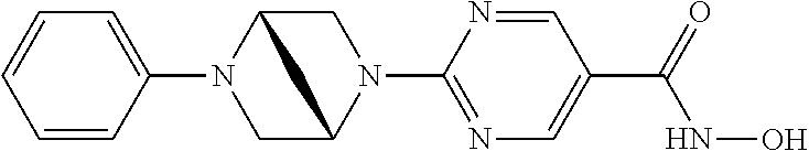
C1=CC(N2CC3N(C4=NC=C(C(=O)NO)C=N4)CC2C3)=CC=C1
